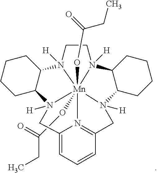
C(O[Mn]1234(OC(=O)CC)N5([H])CCN1([H])C1CCCCC1N2([H])CC1=CC=CC(=N13)CN4([H])C1C5CCCC1)(CC)=O
